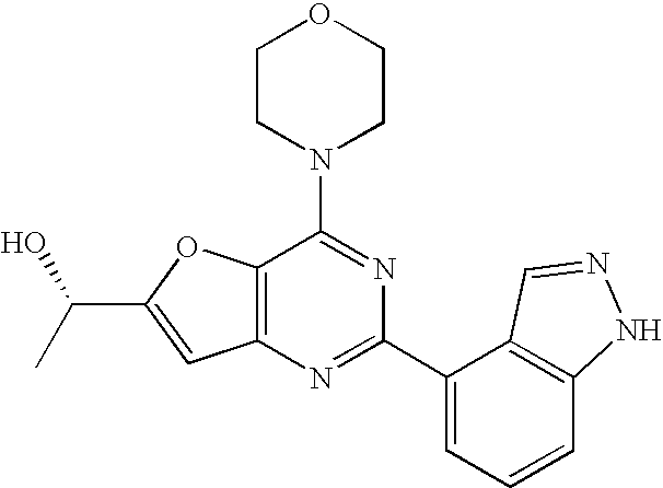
C1CN(C2=NC(C3=CC=CC4=C3C=NN4)=NC3=C2OC(C(C)O)=C3)CCO1
